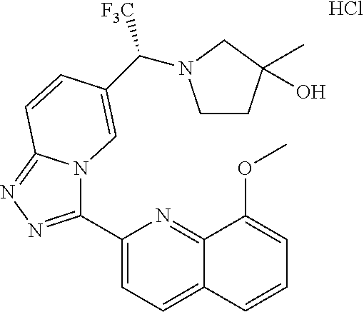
C1(C2=NN=C3N2C=C(C([F3C])N2CCC(C)(O)C2)C=C3)=CC=C2C(=N1)C(OC)=CC=C2.Cl
